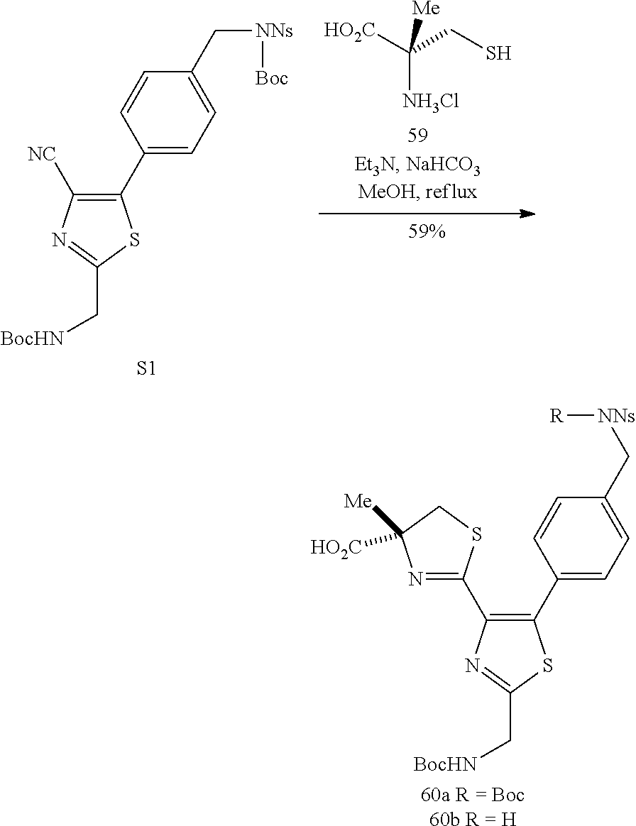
[NH3Cl]C([HO2C])(CS)[Me].C1(C2=CC=C(C[NNs][Boc])C=C2)=C([NC])N=C(C[BocHN])S1.[S1].C1(C2=CC=C(C[NNs][R])C=C2)=C(C2=NC([Me])([HO2C])CS2)N=C(C[BocHN])S1.[60a R = Boc60b R = H]
